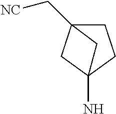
C12(C[NC])CCC(N)(C1)C2
